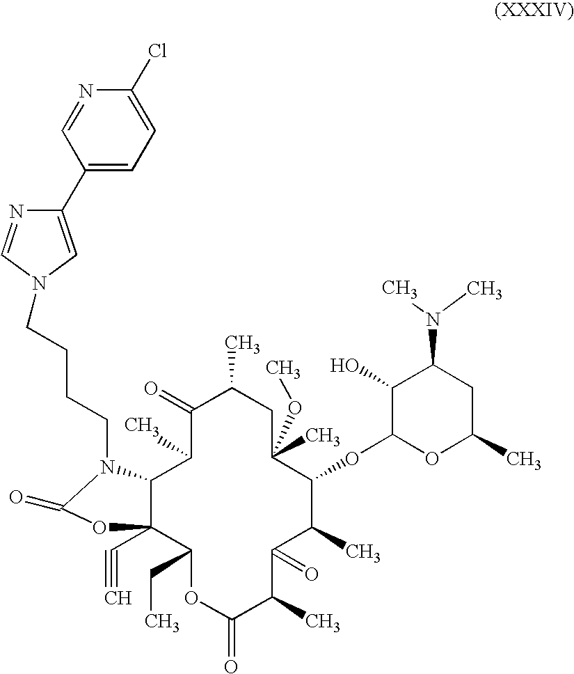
C12C(C#C)(C(CC)OC(=O)C(C)C(=O)C(C)C(OC3OC(C)CC(N(C)C)C3O)C(C)(OC)CC(C)C(=O)C1C)OC(=O)N2CCCCN1C=NC(C2=CC=C(Cl)N=C2)=C1
